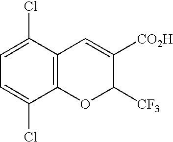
C1=C(Cl)C2=C(C(Cl)=C1)OC([CF3])C([CO2H])=C2
